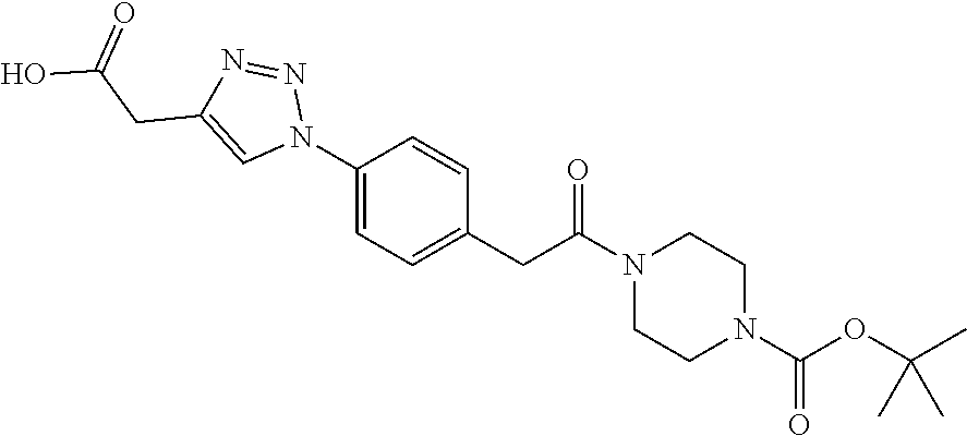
C1(N2N=NC(CC(O)=O)=C2)=CC=C(CC(N2CCN(C(OC(C)(C)C)=O)CC2)=O)C=C1
